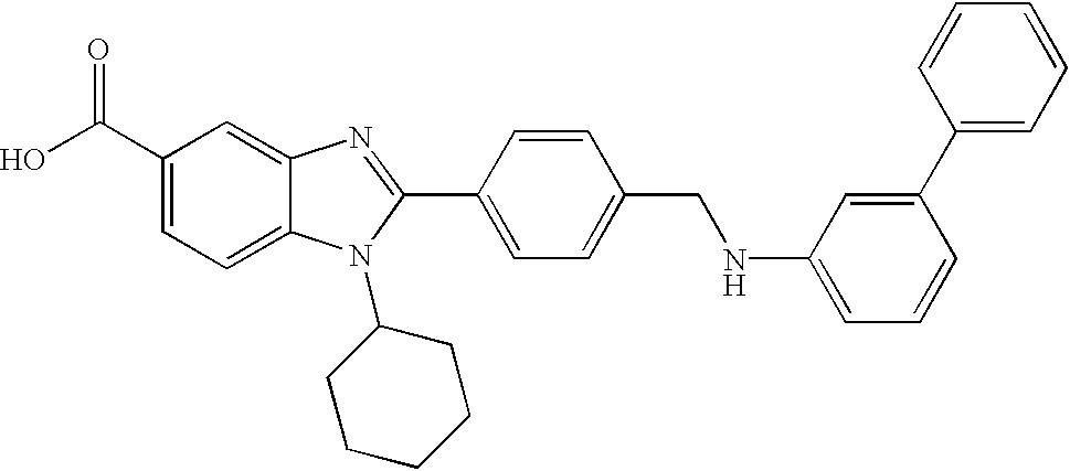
OC(C1=CC=C2C(=C1)N=C(C1=CC=C(CNC3=CC=CC(C4=CC=CC=C4)=C3)C=C1)N2C1CCCCC1)=O
